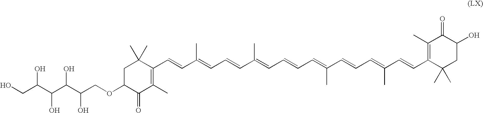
C1C(OCC(C(O)C(C(CO)O)O)O)C(=O)C(C)=C(C=CC(=CC=CC(=CC=CC=C(C=CC=C(C=CC2=C(C)C(=O)C(O)CC2(C)C)C)C)C)C)C1(C)C
